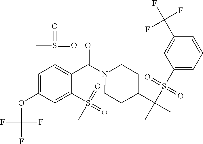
C1=C(OC(F)(F)F)C=C(S(=O)(=O)C)C(C(N2CCC(C(C)(S(C3=CC=CC(C(F)(F)F)=C3)(=O)=O)C)CC2)=O)=C1S(=O)(=O)C
